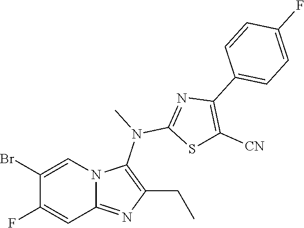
BrC1=CN2C(=NC(CC)=C2N(C)C2=NC(C3=CC=C(F)C=C3)=C([CN])S2)C=C1F
